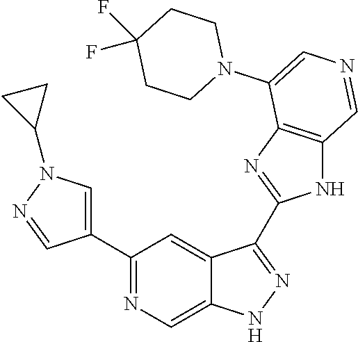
C1(C2=CN(C3CC3)N=C2)=NC=C2C(=C1)C(C1=NC3=C(N1)C=NC=C3N1CCC(F)(F)CC1)=NN2
